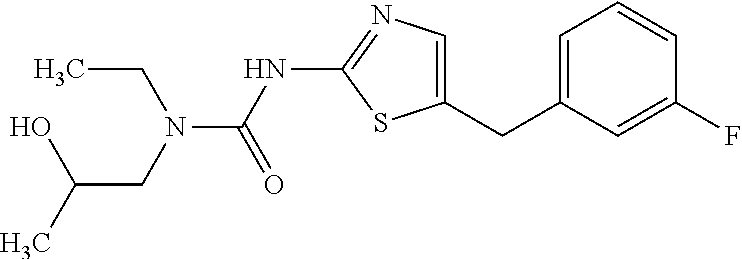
C1=C(CC2=CN=C(NC(=O)N(CC)CC(C)O)S2)C=C(F)C=C1
